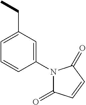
C1=C(CC)C=C(N2C(=O)C=CC2=O)C=C1
